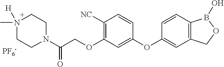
C1([NC])=C(OCC(N2CCN(C)([H])CC2)=O)C=C(OC2=CC3=C(C=C2)B(O)OC3)C=C1.[PF6-]
